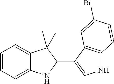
C1=CC=C2C(=C1)C(C)(C)C(C1=CNC3=C1C=C(Br)C=C3)N2
